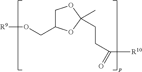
[R9]OCC1COC(C)(CCC([R10])=O)O1
